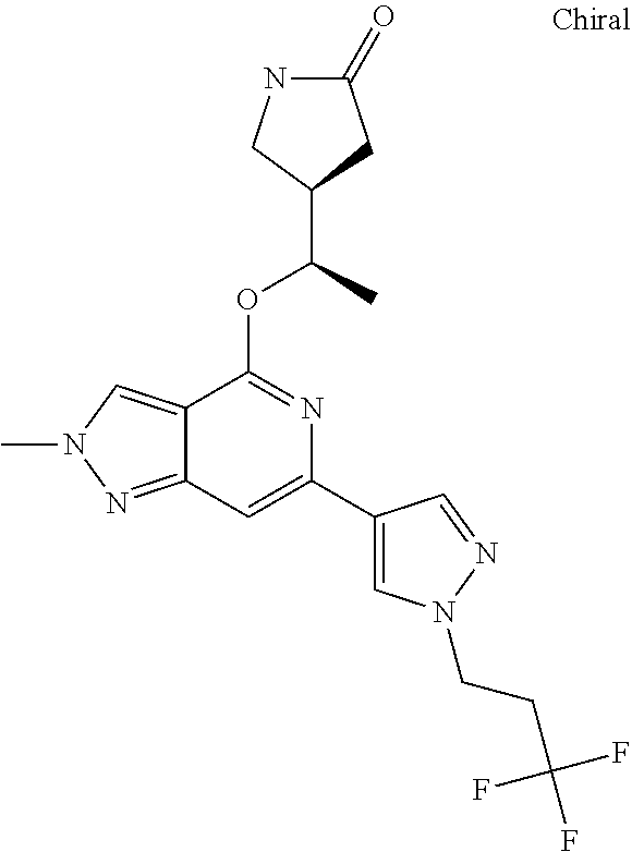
N1C(=O)CC(C(C)OC2=NC(C3=CN(CCC(F)(F)F)N=C3)=CC3=NN(C)C=C23)C1
